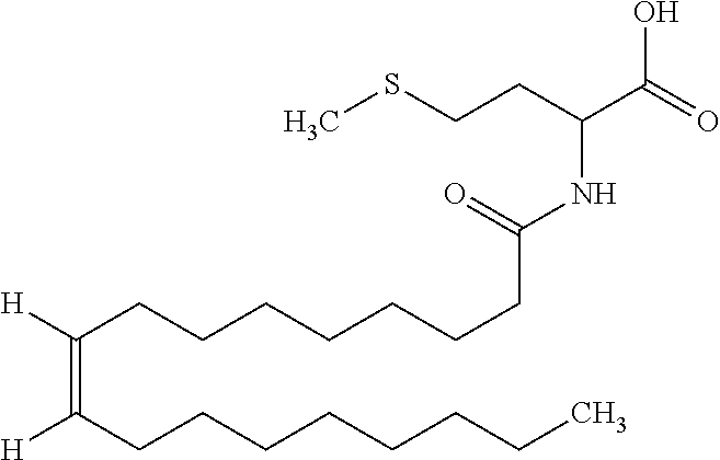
C(=C(CCCCCCCC)[H])(CCCCCCCC(NC(C(=O)O)CCSC)=O)[H]
